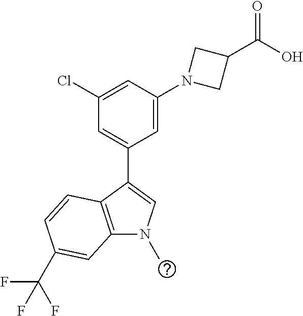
C1(C2=CC(Cl)=CC(N3CC(C(=O)O)C3)=C2)=CN(C)C2=C1C=CC(C(F)(F)F)=C2
